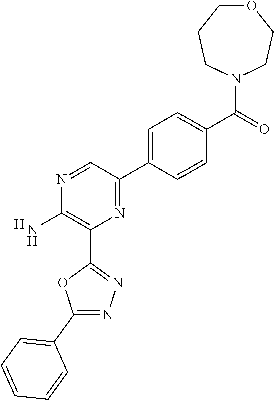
[H].C1(N)=C(C2=NN=C(C3=CC=CC=C3)O2)N=C(C2=CC=C(C(=O)N3CCCOCC3)C=C2)C=N1
